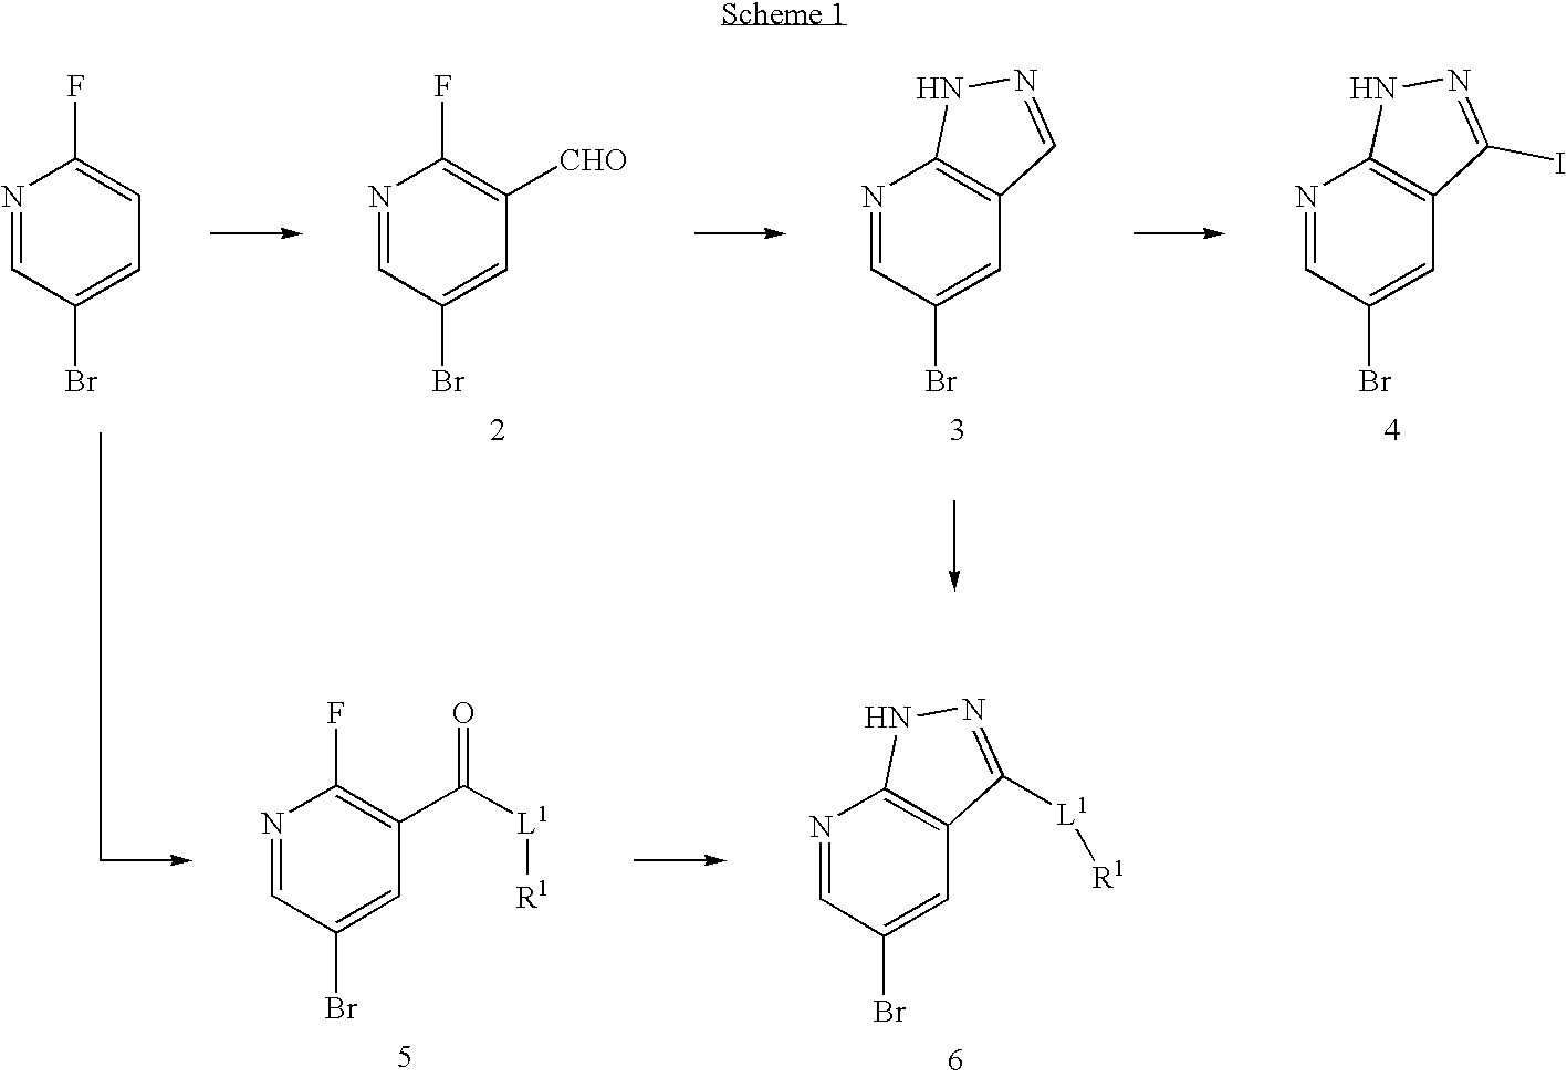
N1=CC(Br)=CC(C([L1][R1])=O)=C1F.N1=CC(Br)=CC2=C1NN=C2[L1][R1].N1=CC(Br)=CC([CHO])=C1F.N1=CC(Br)=CC2=C1NN=C2.N1=CC(Br)=CC2=C1NN=C2I.N1=CC(Br)=CC=C1F
